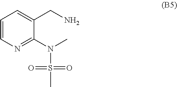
C1=CN=C(N(C)S(=O)(=O)C)C(CN)=C1
